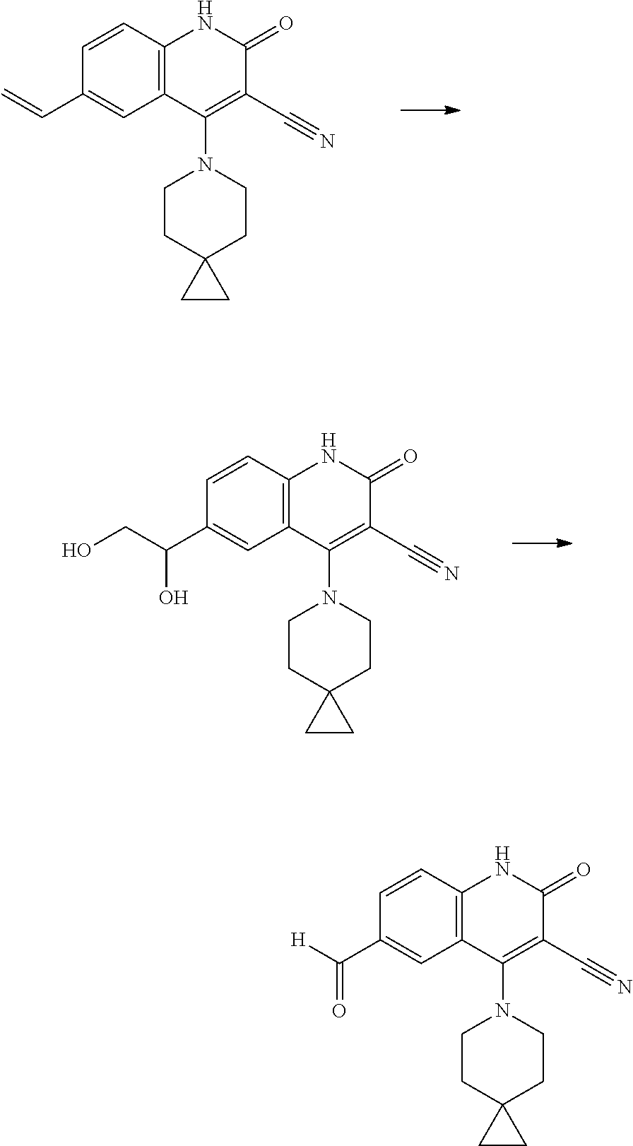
C1=CC2=C(C=C1C=C)C(N1CCC3(CC1)CC3)=C(C#N)C(=O)N2.C1=CC2=C(C=C1C(CO)O)C(N1CCC3(CC1)CC3)=C(C#N)C(=O)N2.C1=CC2=C(C=C1C([H])=O)C(N1CCC3(CC1)CC3)=C(C#N)C(=O)N2
